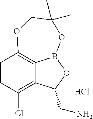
C1=CC(Cl)=C2C3=C1OCC(C)(C)OB3OC2CN.Cl
